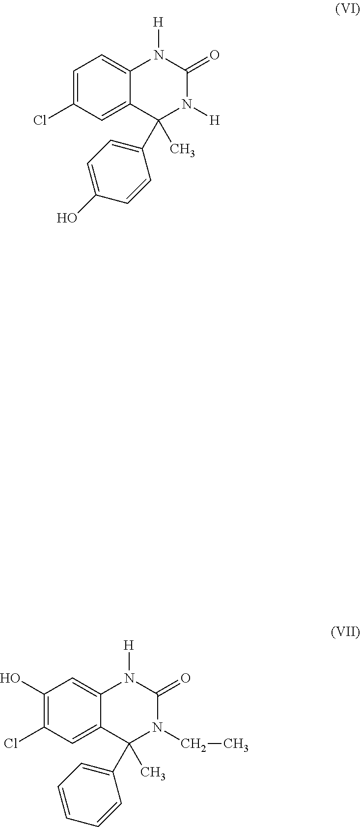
C1=C(Cl)C=C2C(=C1)N([H])C(=O)N([H])C2(C)C1=CC=C(O)C=C1.C1(O)=C(Cl)C=C2C(=C1)N([H])C(=O)N(CC)C2(C)C1=CC=CC=C1
